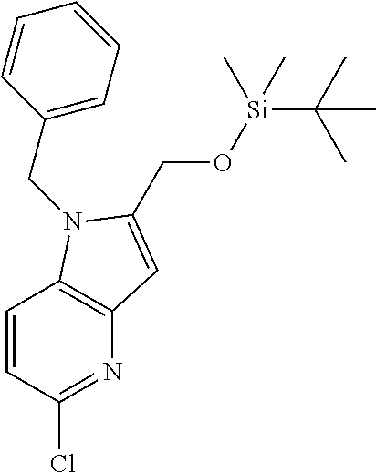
C1=CC(Cl)=NC2=C1N(CC1=CC=CC=C1)C(CO[Si](C(C)(C)C)(C)C)=C2
